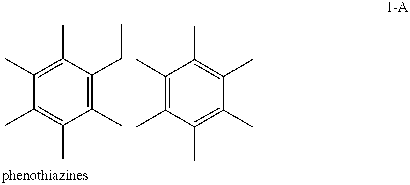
C1(C)=C(C)C(C)=C(CC)C(C)=C1C.C1(C)=C(C)C(C)=C(C)C(C)=C1C
